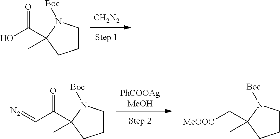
[CH2N2].OC(=O)C1(C)N([Boc])CCC1.[PhCOOAgMeOH].C(C(=O)C1(C)N([Boc])CCC1)=[N2].[MeOOC]CC1(C)N([Boc])CCC1
